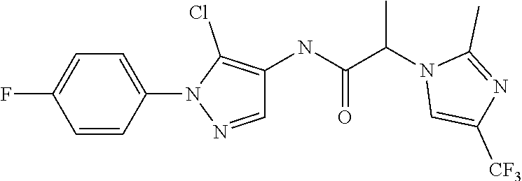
C1=CC(N2N=CC(NC(C(N3C=C([CF3])N=C3C)C)=O)=C2Cl)=CC=C1F
